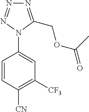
C1=CC([CN])=C([CF3])C=C1N1C(COC(C)=O)=NN=N1
